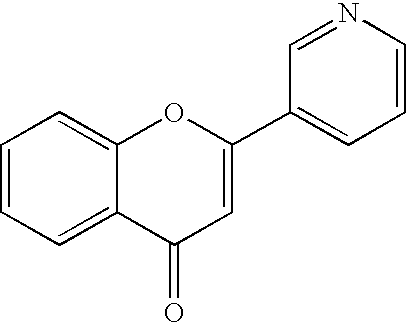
C1=CC=C2C(=C1)OC(C1=CC=CN=C1)=CC2=O
